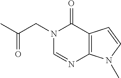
CC(CN1C=NC2=C(C1=O)C=CN2C)=O
